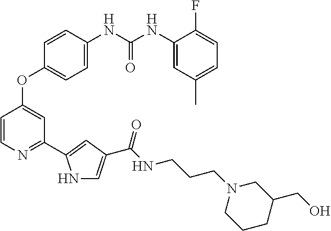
C1=C(NC(NC2=CC(C)=CC=C2F)=O)C=CC(OC2=CC(C3=CC(C(NCCCN4CCCC(CO)C4)=O)=CN3)=NC=C2)=C1
